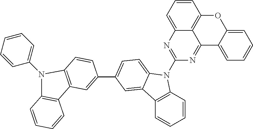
C12=C(C=CC=C1)N(C1=NC3=CC=CC4=C3C(=N1)C1=CC=CC=C1O4)C1=CC=C(C3=CC4=C(C=C3)N(C3=CC=CC=C3)C3=C4C=CC=C3)C=C21
